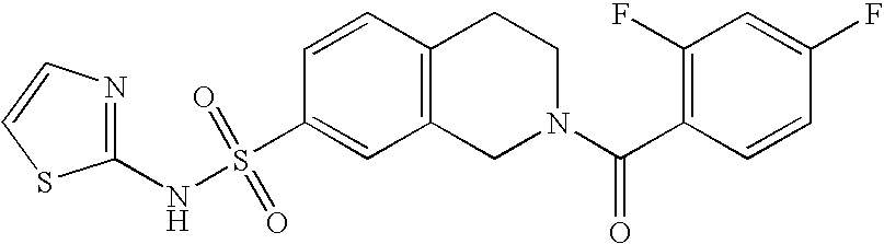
C1=CC2=C(C=C1S(NC1=NC=CS1)(=O)=O)CN(C(C1=C(F)C=C(F)C=C1)=O)CC2
